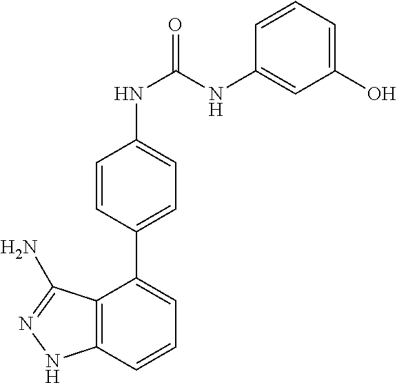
C12=C(C=CC=C1C1=CC=C(NC(=O)NC3=CC(O)=CC=C3)C=C1)NN=C2N
